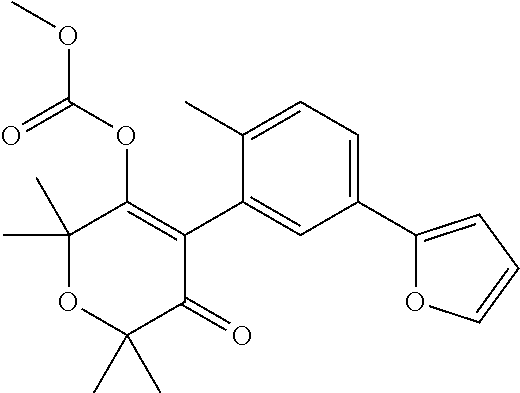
C1(C)(C)OC(C)(C)C(=O)C(C2=CC(C3=CC=CO3)=CC=C2C)=C1OC(OC)=O
